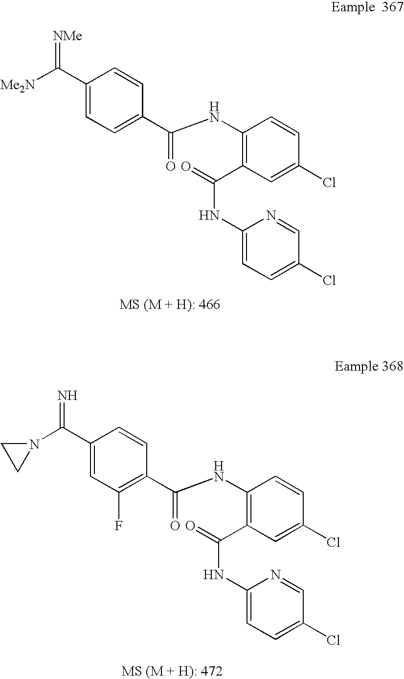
[NMe]=C(C1=CC=C(C(NC2=C(C(NC3=CC=C(Cl)C=N3)=O)C=C(Cl)C=C2)=O)C=C1)[Me2N].C1(C(=N)N2CC2)=CC(F)=C(C(NC2=C(C(NC3=CC=C(Cl)C=N3)=O)C=C(Cl)C=C2)=O)C=C1
